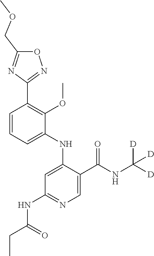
C1=CC=C(NC2=CC(NC(CC)=O)=NC=C2C(NC([D])([D])[D])=O)C(OC)=C1C1=NOC(COC)=N1
